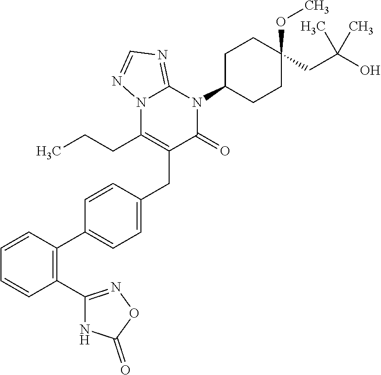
C1=CC=CC(C2=NOC(=O)N2)=C1C1=CC=C(CC2=C(CCC)N3C(=NC=N3)N(C3CCC(OC)(CC(O)(C)C)CC3)C2=O)C=C1
